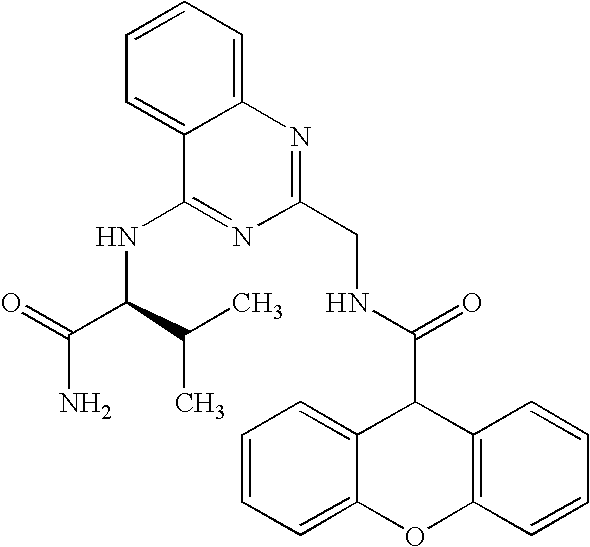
C1=CC=C2C(=C1)C(NC(C(N)=O)C(C)C)=NC(CNC(C1C3=C(C=CC=C3)OC3=CC=CC=C13)=O)=N2
